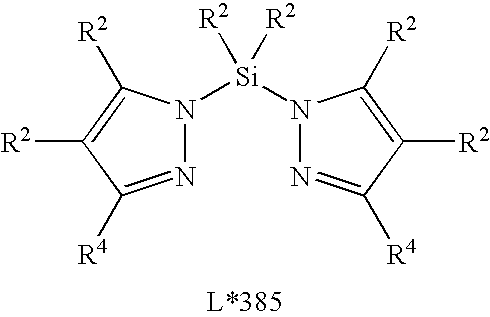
N1([Si]([R2])([R2])N2N=C([R4])C([R2])=C2[R2])N=C([R4])C([R2])=C1[R2]
